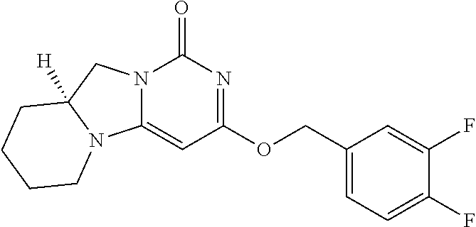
C1(COC2=NC(=O)N3C(=C2)N2C([H])(C3)CCCC2)=CC=C(F)C(F)=C1
